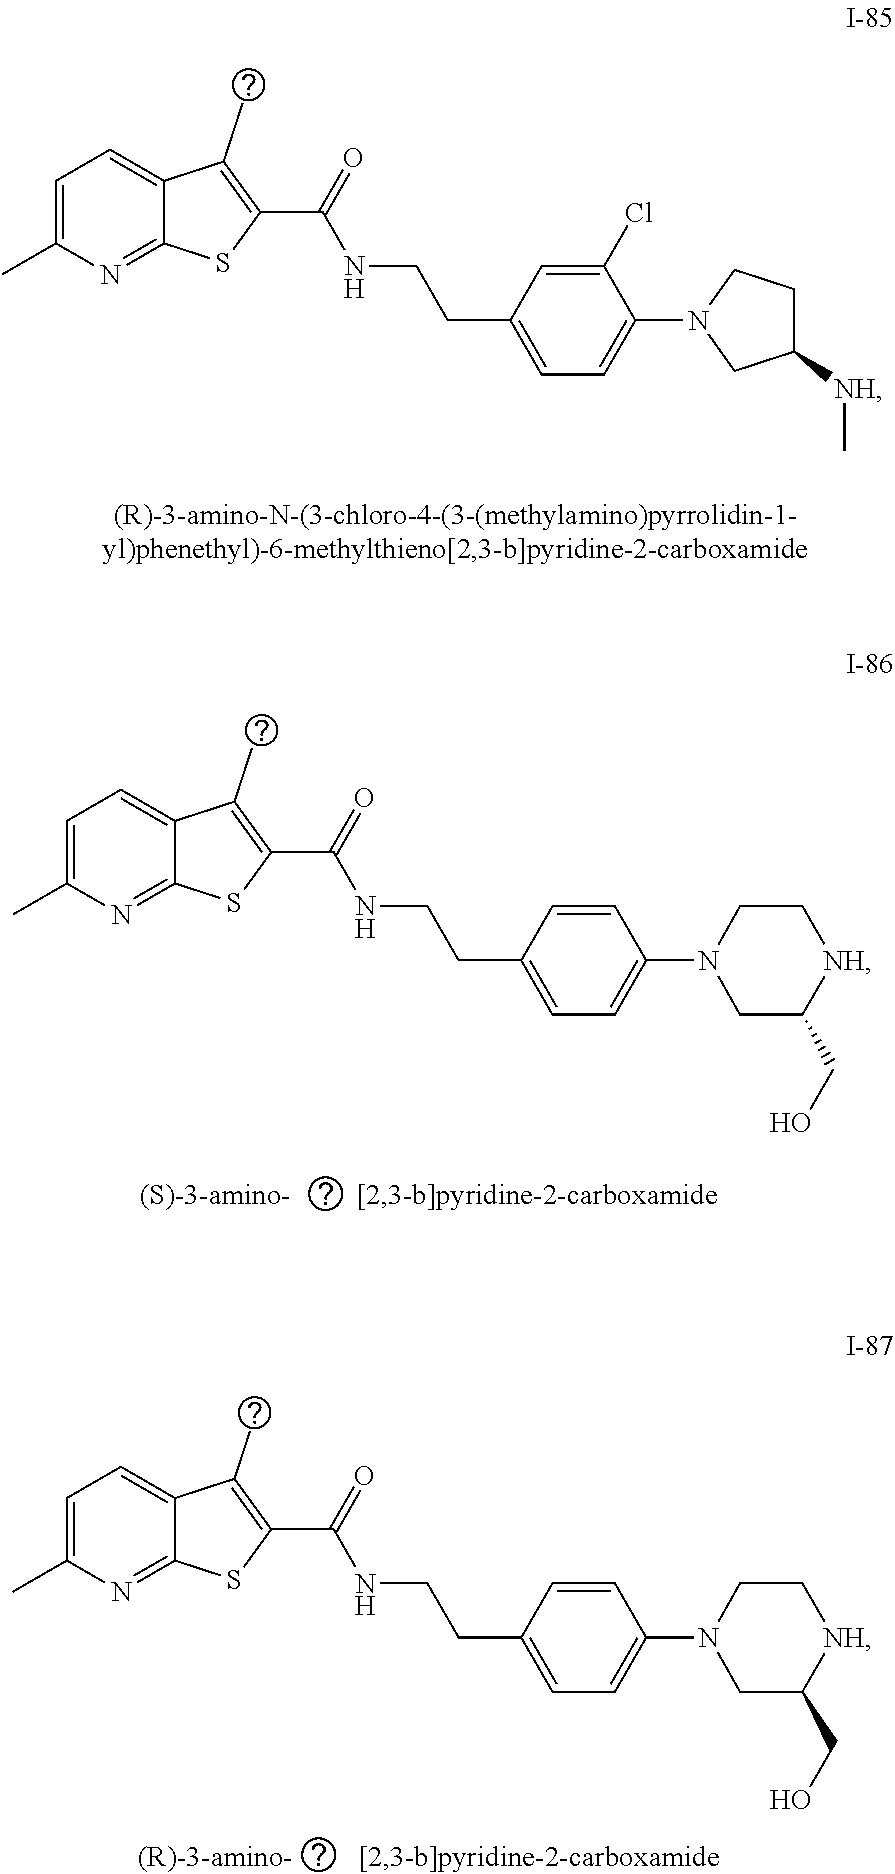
C1=C(C)N=C2C(=C1)C(C)=C(C(=O)NCCC1=CC=C(N3CC([NH]C)CC3)C(Cl)=C1)S2.C1=C(C)N=C2C(=C1)C(C)=C(C(=O)NCCC1=CC=C(N3CC(CO)[NH]CC3)C=C1)S2.C1=C(C)N=C2C(=C1)C(C)=C(C(=O)NCCC1=CC=C(N3CC(CO)[NH]CC3)C=C1)S2
